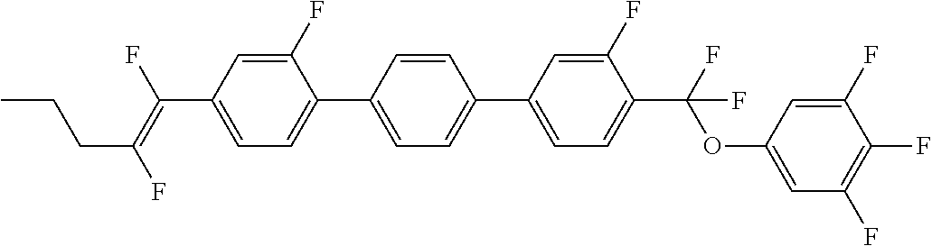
C1=C(F)C(C2=CC=C(C3=CC=C(C(OC4=CC(F)=C(F)C(F)=C4)(F)F)C(F)=C3)C=C2)=CC=C1C(=C(F)CCC)F
